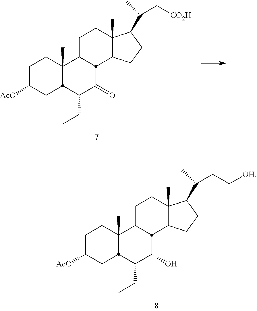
C1C([AcO])CC2C(C)(C1)C1CCC3(C)C(CCC3C(C[CO2H])C)C1C(=O)C2CC.C1C([AcO])CC2C(C)(C1)C1CCC3(C)C(CCC3C(CC[OH])C)C1C(O)C2CC
